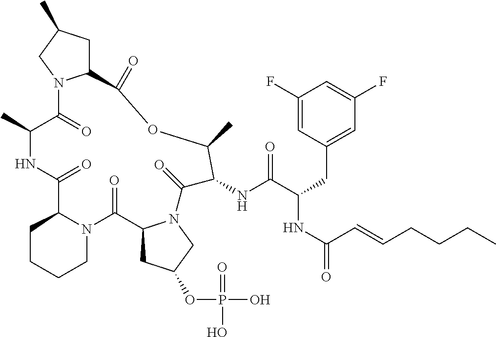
C1CCCN2C1C(=O)NC(C)C(=O)N1C(CC(C)C1)C(=O)OC(C)C(NC(C(CC1=CC(F)=CC(F)=C1)NC(=O)C=CCCCC)=O)C(=O)N1C(C2=O)CC(OP(O)(=O)O)C1
